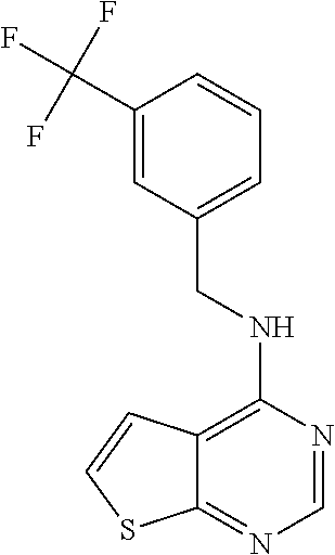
C12=C(NCC3=CC=CC(C(F)(F)F)=C3)N=CN=C1SC=C2
